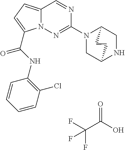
O=C(O)C(F)(F)F.N1=CC2=CC=C(C(NC3=C(Cl)C=CC=C3)=O)N2N=C1N1CC2NCC1CC2
